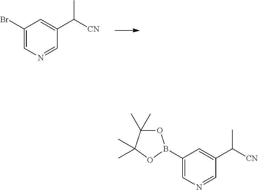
C1(Br)=CN=CC(C([CN])C)=C1.C1(B2OC(C)(C)C(C)(C)O2)=CN=CC(C([CN])C)=C1
